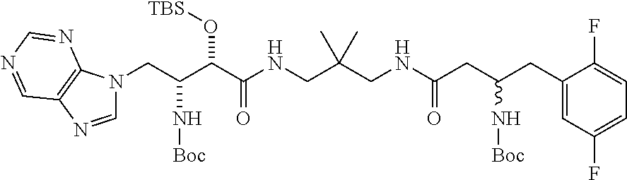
C(C(C(C(NCC(CNC(CC(CC1=CC(F)=CC=C1F)N[Boc])=O)(C)C)=O)O[TBS])N[Boc])N1C=NC2=C1N=CN=C2
